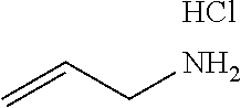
C=CCN.Cl
